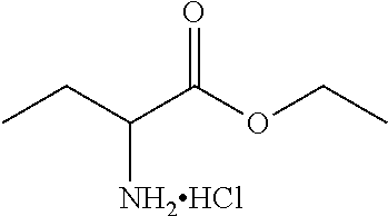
CCC(C(OCC)=O)[NH2HCl]
